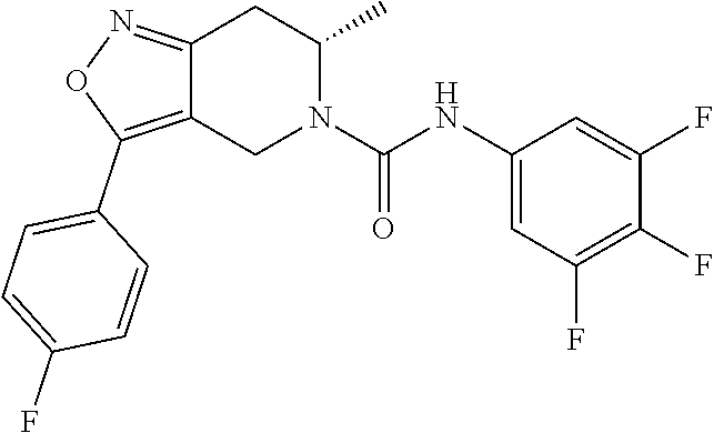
C12=C(C3=CC=C(F)C=C3)ON=C1CC(C)N(C(NC1=CC(F)=C(F)C(F)=C1)=O)C2
